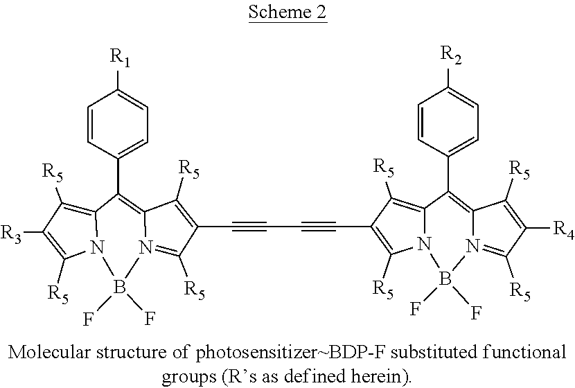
B1(F)(F)N2C(=C([R5])C([R3])=C2[R5])C(C2=CC=C([R1])C=C2)=C2C([R5])=C(C#CC#CC3=C([R5])N4C(=C3[R5])C(C3=CC=C([R2])C=C3)=C3C([R5])=C([R4])C([R5])=N3B4(F)F)C([R5])=N12
